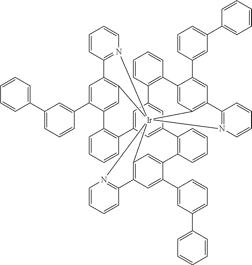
C12=N(C=CC=C1)[Ir]1345C6=C2C=C(C2=CC(C7=CC=CC=C7)=CC=C2)C(=C6)C2=C(C=CC=C2)C2=CC(=CC(=C2)C2=C(C=CC=C2)C2=CC1=C(C=C2C1=CC(C2=CC=CC=C2)=CC=C1)C1=N3C=CC=C1)C1=C(C=CC=C1)C1=CC4=C(C=C1C1=CC(C2=CC=CC=C2)=CC=C1)C1=N5C=CC=C1
